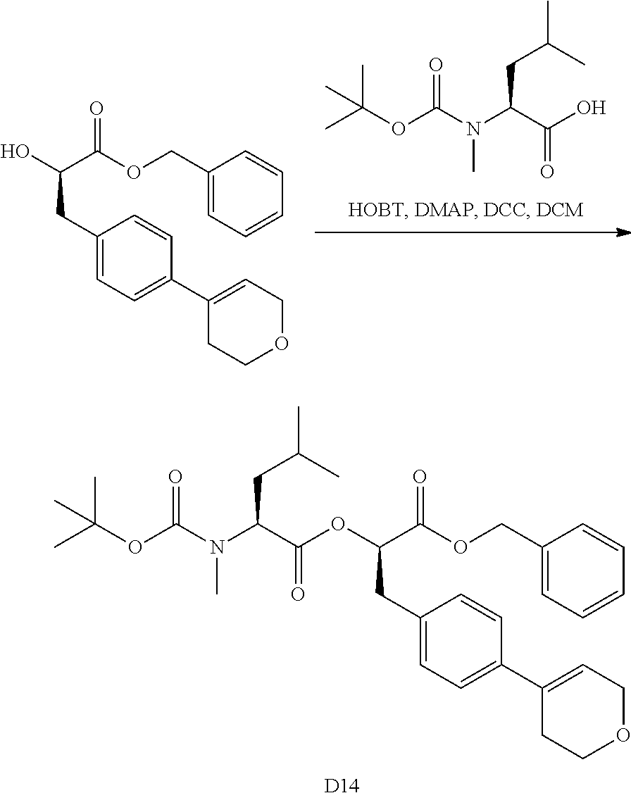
C1(COC(C(CC2=CC=C(C3=CCOCC3)C=C2)OC(C(N(C)C(OC(C)(C)C)=O)CC(C)C)=O)=O)=CC=CC=C1.[D14].C1(COC(C(O)CC2=CC=C(C3=CCOCC3)C=C2)=O)=CC=CC=C1.OC(C(N(C)C(=O)OC(C)(C)C)CC(C)C)=O
